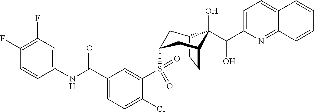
C1(F)=C(F)C=C(NC(C2=CC=C(Cl)C(S(=O)(=O)C3CC4C(O)(C(O)C5=CC=C6C(=N5)C=CC=C6)C(CC4)C3)=C2)=O)C=C1
